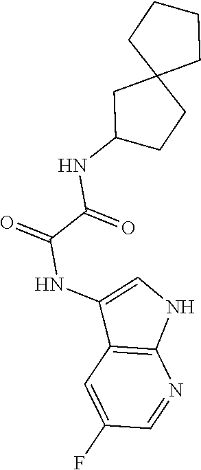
O=C(NC1=CNC2=C1C=C(F)C=N2)C(NC1CC2(CCCC2)CC1)=O
